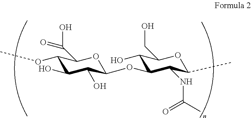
C1(OC)C(O)C(O)C(OC2C(O)C(CO)OC(C)C2NC(=O)C)OC1C(O)=O
